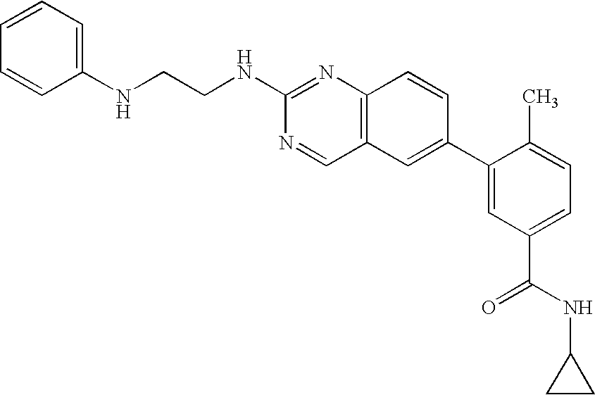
N(C1=CC=CC=C1)CCNC1=NC2=C(C=N1)C=C(C1=CC(C(=O)NC3CC3)=CC=C1C)C=C2
